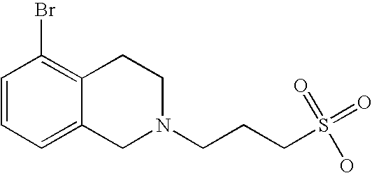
C1=CC=C2C(=C1Br)CCN(CCCS(=O)(O)=O)C2
